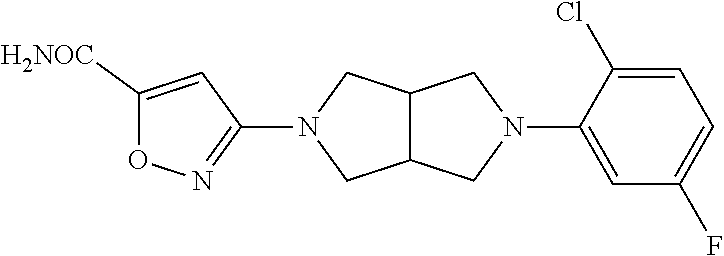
C12C(CN(C3=NOC([H2NOC])=C3)C1)CN(C1=CC(F)=CC=C1Cl)C2
